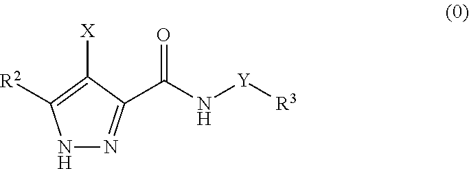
N1N=C(C(N[Y][R3])=O)C([X])=C1[R2]
